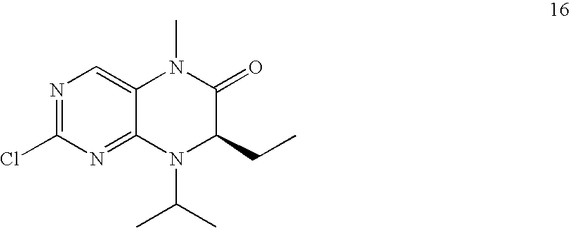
N1=C(Cl)N=C2C(=C1)N(C)C(=O)C(CC)N2C(C)C
